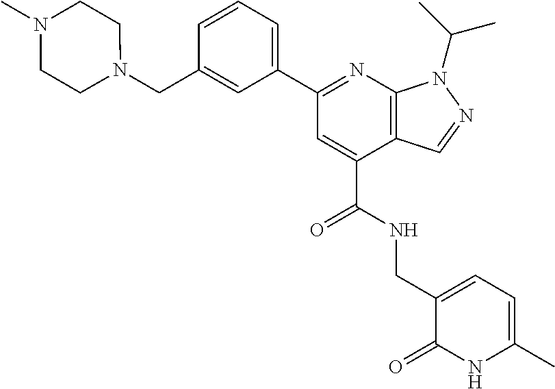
C12=C(N=C(C3=CC=CC(CN4CCN(C)CC4)=C3)C=C1C(=O)NCC1=CC=C(C)NC1=O)N(C(C)C)N=C2
